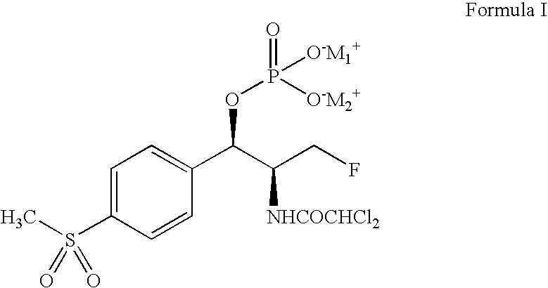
C1=C(S(C)(=O)=O)C=CC(C(C([NHCOCHCl2])CF)OP(=O)([O-M2+])[O-M1+])=C1
